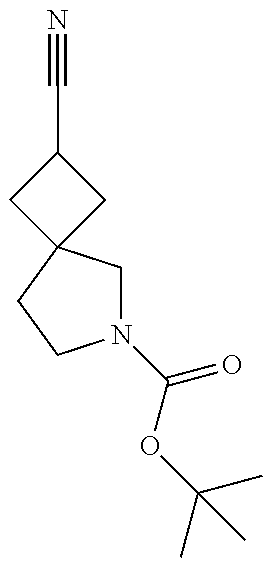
N1(C(OC(C)(C)C)=O)CC2(CC1)CC(C#N)C2
